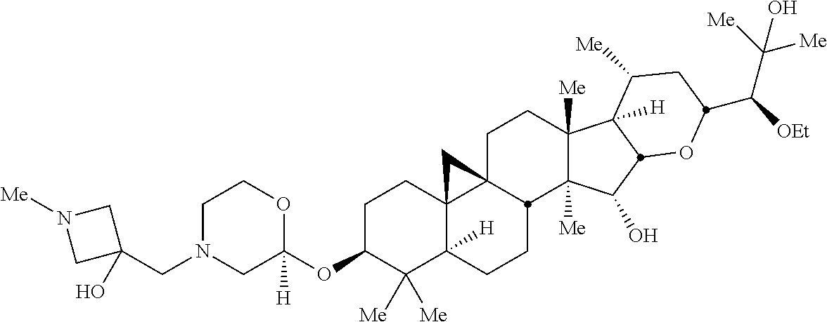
C1N(CC2(O)CN([Me])C2)CC(OC2C([Me])([Me])C3([H])C4(CC2)C2(CCC5([Me])C([Me])(C(O)C6C5([H])C([Me])CC(C([OEt])C([Me])([Me])O)O6)C2CC3)C4)([H])OC1
